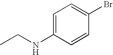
C1=C(NCC)C=CC(Br)=C1
